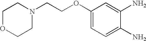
C1(OCCN2CCOCC2)=CC=C(N)C(N)=C1
